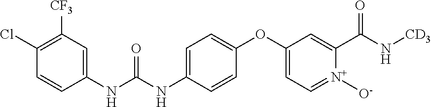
C1([CF3])=C(Cl)C=CC(NC(NC2=CC=C(OC3=CC=[N+]([O-])C(C(N[CD3])=O)=C3)C=C2)=O)=C1
